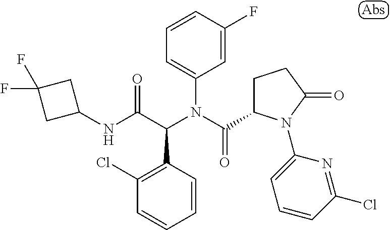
C1=CC(F)=CC(N(C(=O)C2CCC(=O)N2C2=CC=CC(Cl)=N2)C(C(NC2CC(F)(F)C2)=O)C2=C(Cl)C=CC=C2)=C1
